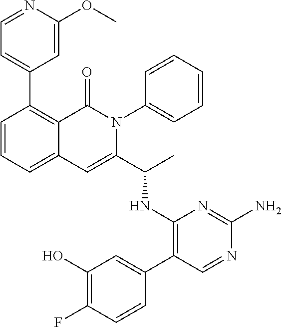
C1=CC=C2C(=C1C1=CC=NC(OC)=C1)C(=O)N(C1=CC=CC=C1)C(C(C)NC1=C(C3=CC(O)=C(F)C=C3)C=NC(N)=N1)=C2
